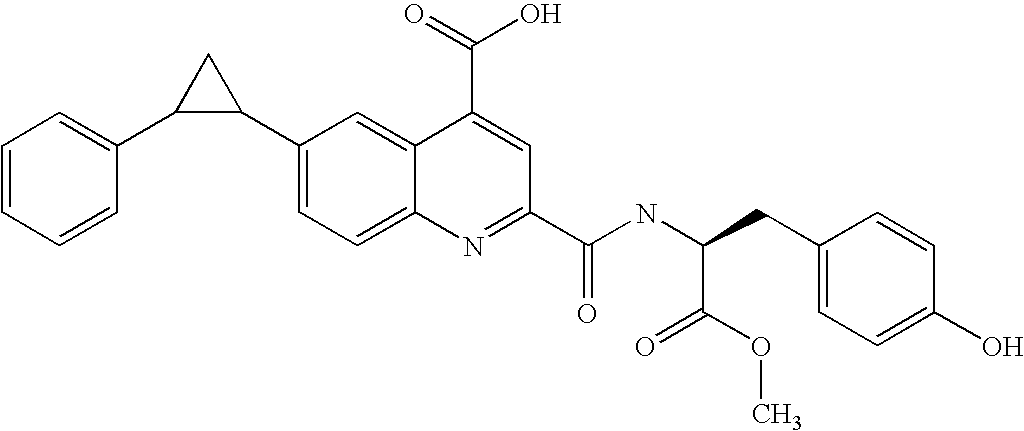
C1=CC=CC(C2C(C3=CC=C4C(=C3)C(C(=O)O)=CC(C(NC(CC3=CC=C(O)C=C3)C(OC)=O)=O)=N4)C2)=C1
